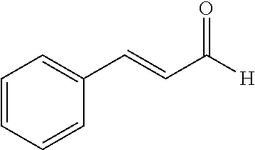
C1=CC=CC(C=CC([H])=O)=C1
